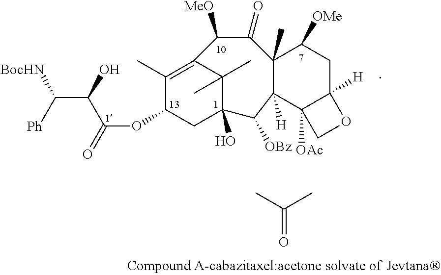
C12(C)C([H])(C3([OAc])C([H])(CC1[OMe])OC3)C([OBz])C1(O)CC(OC(=O)C(C([BocHN])[Ph])O)C(C)=C(C([MeO])C2=O)C1(C)C.CC(=O)C
